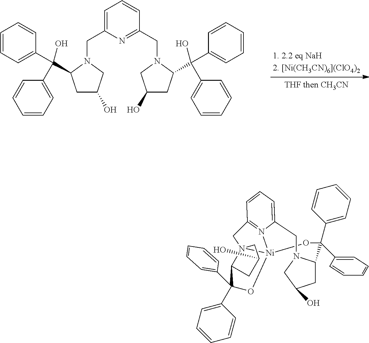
[THF then CH3CN].C1=C(CN2C(C(C3=CC=CC=C3)(C3=CC=CC=C3)O)CC(O)C2)N=C(CN2CC(O)CC2C(C2=CC=CC=C2)(C2=CC=CC=C2)O)C=C1.C1(O)CN23[Ni]4(N5=C(C=CC=C5CN5C(C(C6=CC=CC=C6)(C6=CC=CC=C6)O4)CC(O)C5)C2)OC(C2=CC=CC=C2)(C2=CC=CC=C2)C3C1
